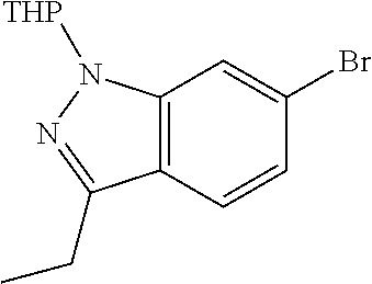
C12=C(C=CC(Br)=C1)C(CC)=NN2[THP]
